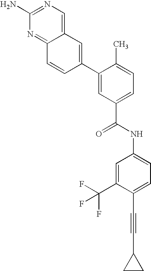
C12=CN=C(N)N=C1C=CC(C1=CC(C(NC3=CC=C(C#CC4CC4)C(C(F)(F)F)=C3)=O)=CC=C1C)=C2
